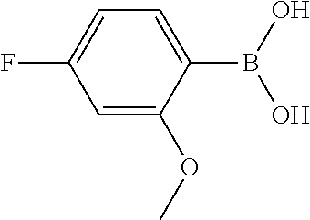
C1=C(OC)C(B(O)O)=CC=C1F
